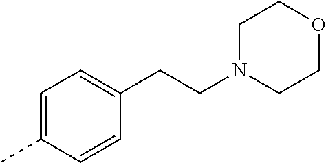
C1=C(C)C=CC(CCN2CCOCC2)=C1
